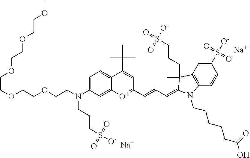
[Na].[Na].C1(S([O-])(=O)=O)=CC2=C(C=C1)N(CCCCCC(O)=O)C(=CC=CC1=[O+]C3=CC(N(CCOCCOCCOCCOCCOC)CCCS([O-])(=O)=O)=CC=C3C(C(C)(C)C)=C1)C2(C)CCCS(=O)([O-])=O
